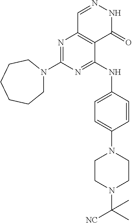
N1=C(N2CCCCCC2)N=C(NC2=CC=C(N3CCN(C(C)([NC])C)CC3)C=C2)C2=C1C=NNC2=O
